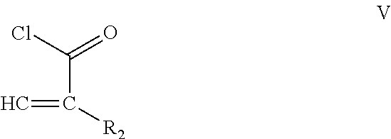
C(C([R2])=C)(Cl)=O
